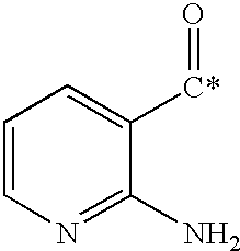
C1=CN=C(N)C([C*]=O)=C1
